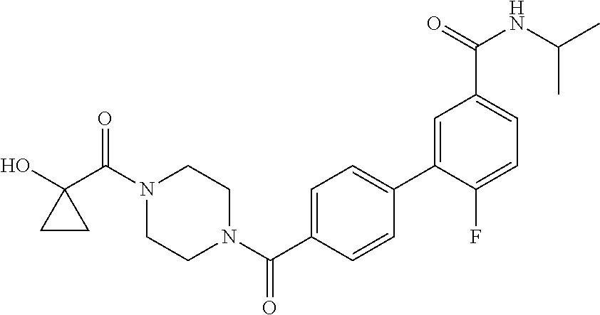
OC1(C(N2CCN(C(=O)C3=CC=C(C4=CC(C(NC(C)C)=O)=CC=C4F)C=C3)CC2)=O)CC1
